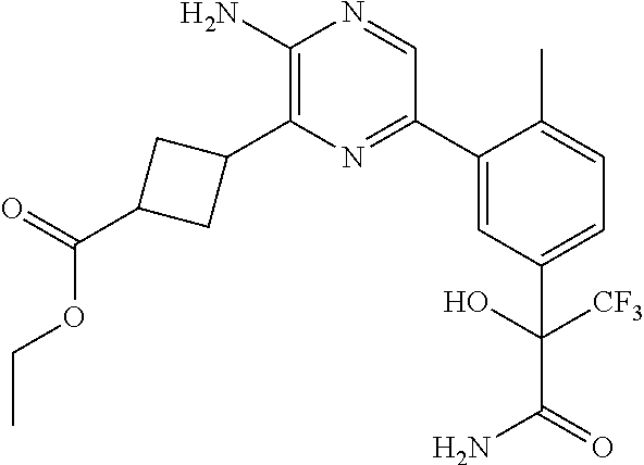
C1(N)=C(C2CC(C(OCC)=O)C2)N=C(C2=CC(C([CF3])(O)C(=O)N)=CC=C2C)C=N1
